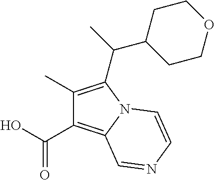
C1(C)=C(C(C2CCOCC2)C)N2C(=C1C(=O)O)C=NC=C2
